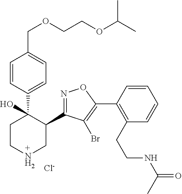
C1=CC(C2(O)CCNCC2C2=NOC(C3=C(CCNC(=O)C)C=CC=C3)=C2Br)=CC=C1COCCOC(C)C.[Cl-]
